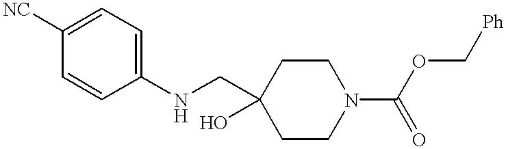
C1=CC(NCC2(O)CCN(C(=O)OC[Ph])CC2)=CC=C1[NC]
